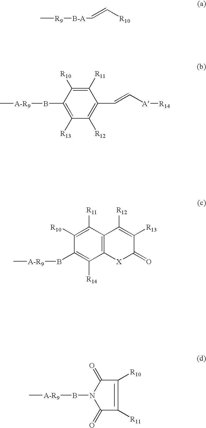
C1([R11])=C([R10])C(B[A-R9]C)=C([R13])C([R12])=C1C=C[A][R14].C1([R11])=C([R10])C(B[A-R9]C)=C([R14])C2=C1C([R12])=C([R13])C(=O)[X]2.C1(=O)C([R10])=C([R11])C(=O)N1B[A-R9]C.C[R9][B-A]C=C[R10]
